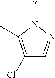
C1(Cl)=C(C)N(*)N=C1
